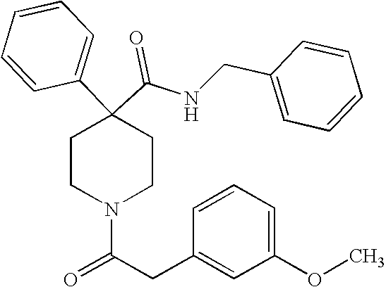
N(C(C1(C2=CC=CC=C2)CCN(C(CC2=CC(OC)=CC=C2)=O)CC1)=O)CC1=CC=CC=C1
